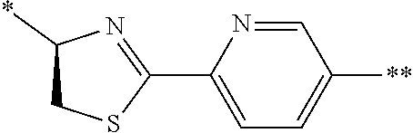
C1(C2=NC(*)CS2)=CC=C([**])C=N1
